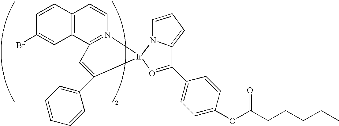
C1=CC2=C(C=C1Br)C1=N(C=C2)[Ir]2(C(C3=CC=CC=C3)=C1)O=C(C1=CC=C(OC(CCCCC)=O)C=C1)C1=CC=CN21
